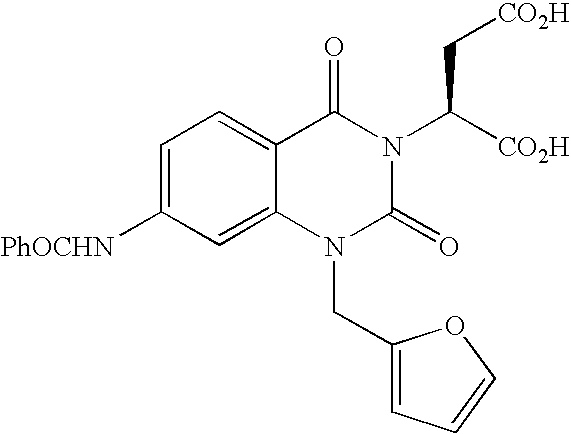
C1=C([PhOCHN])C=C2C(=C1)C(=O)N(C([CO2H])C[CO2H])C(=O)N2CC1=CC=CO1
